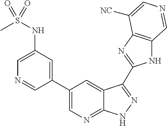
C1(C2=CN=C3C(=C2)C(C2=NC4=C(N2)C=NC=C4[NC])=NN3)=CC(NS(C)(=O)=O)=CN=C1
